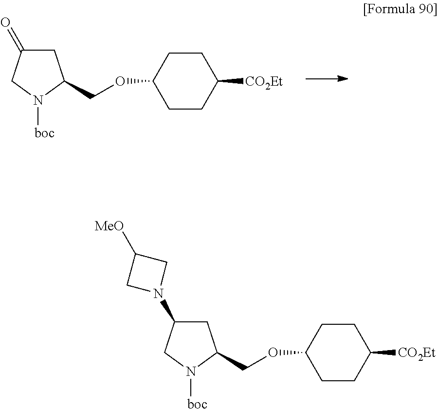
C1C(=O)CN([boc])C1COC1CCC([CO2Et])CC1.C1C(N2CC([MeO])C2)CN([boc])C1COC1CCC([CO2Et])CC1
